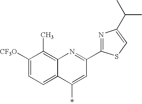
C1([CF3O])=CC=C2C(=C1C)N=C(C1=NC(C(C)C)=CS1)C=C2*
